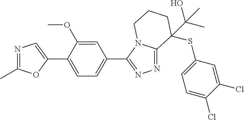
N1=C(C)OC(C2=CC=C(C3=NN=C4N3CCCC4(SC3=CC=C(Cl)C(Cl)=C3)C(O)(C)C)C=C2OC)=C1
